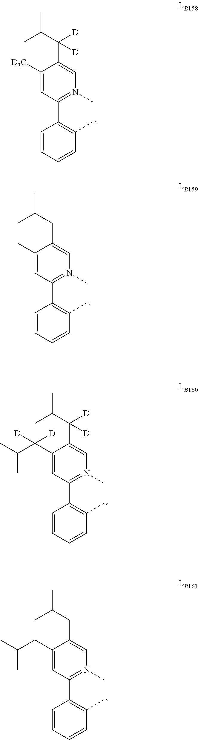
C1([D3C])=CC(C2=C(C)C=CC=C2)=N(C)C=C1C([D])(C(C)C)[D].C1(C)=CC(C2=C(C)C=CC=C2)=N(C)C=C1CC(C)C.C1(C([D])([D])C(C)C)=CC(C2=C(C)C=CC=C2)=N(C)C=C1C([D])(C(C)C)[D].C1(CC(C)C)=CC(C2=C(C)C=CC=C2)=N(C)C=C1CC(C)C
